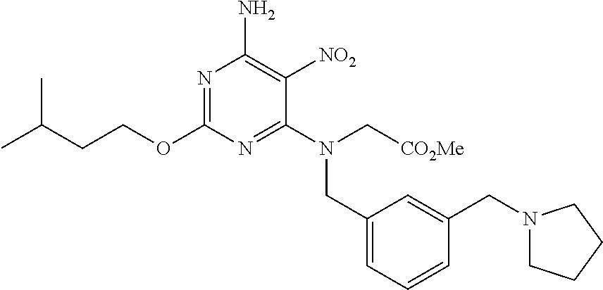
N1=C(OCCC(C)C)N=C(N(C[CO2Me])CC2=CC=CC(CN3CCCC3)=C2)C([NO2])=C1N
